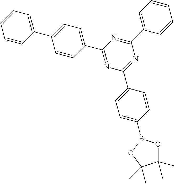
C1=CC(C2=CC=C(C3=NC(C4=CC=C(B5OC(C)(C)C(C)(C)O5)C=C4)=NC(C4=CC=CC=C4)=N3)C=C2)=CC=C1
